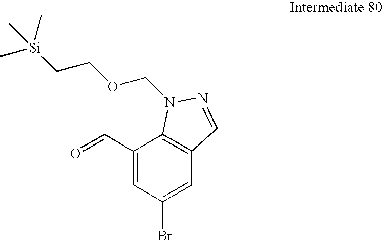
C1(C=O)=CC(Br)=CC2=C1N(COCC[Si](C)(C)C)N=C2
